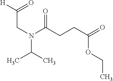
C(N(C(CCC(=O)OCC)=O)C(C)C)C([H])=O
